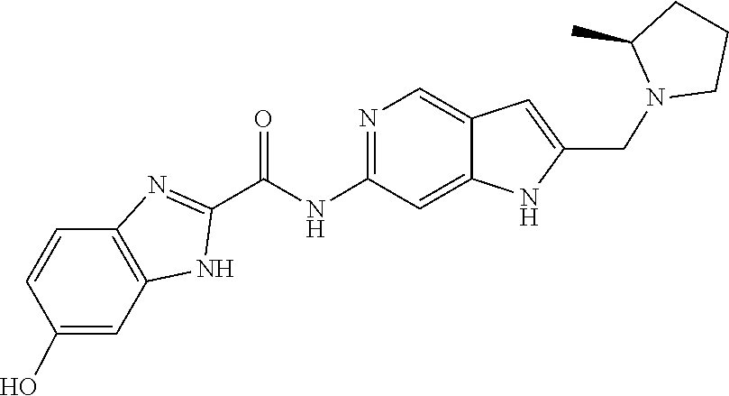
C1CN(CC2=CC3=CN=C(NC(C4=NC5=C(N4)C=C(O)C=C5)=O)C=C3N2)C(C)C1
